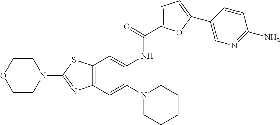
C12=C(SC(N3CCOCC3)=N1)C=C(NC(=O)C1=CC=C(C3=CN=C(N)C=C3)O1)C(N1CCCCC1)=C2
